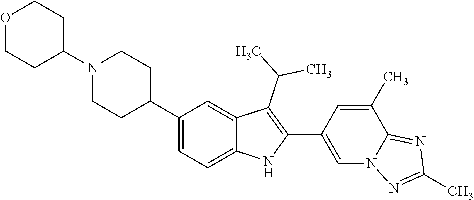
N1(C2CCOCC2)CCC(C2=CC=C3C(=C2)C(C(C)C)=C(C2=CN4C(=NC(C)=N4)C(C)=C2)N3)CC1
